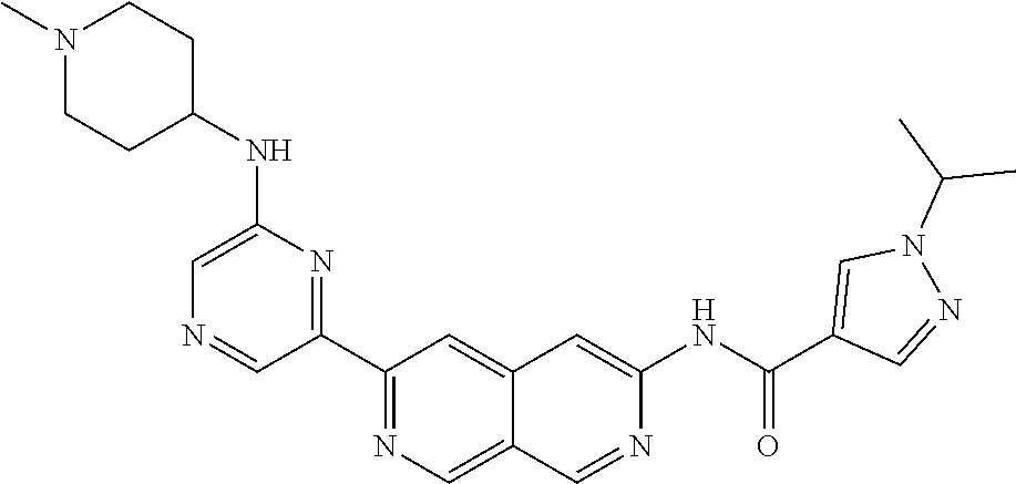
C1(C2=NC(NC3CCN(C)CC3)=CN=C2)=NC=C2C(=C1)C=C(NC(=O)C1=CN(C(C)C)N=C1)N=C2
